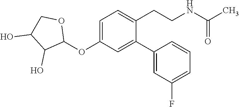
C1=C(OC2OCC(O)C2O)C=C(C2=CC(F)=CC=C2)C(CCNC(C)=O)=C1
